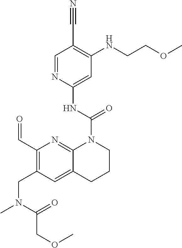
C1=NC(NC(N2CCCC3=CC(CN(C)C(=O)COC)=C(C=O)N=C23)=O)=CC(NCCOC)=C1C#N
